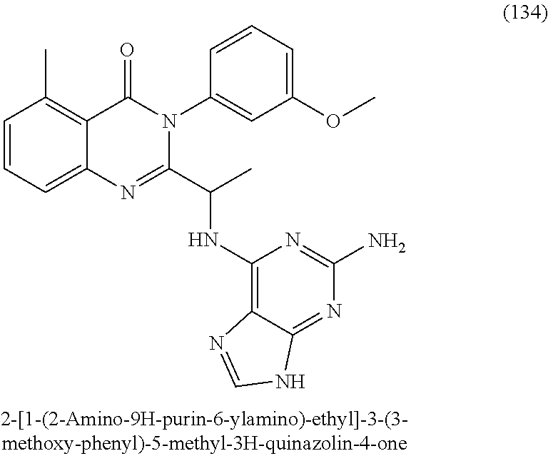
C1=CC=C2C(=C1C)C(=O)N(C1=CC(OC)=CC=C1)C(C(NC1=C3C(=NC(N)=N1)NC=N3)C)=N2
